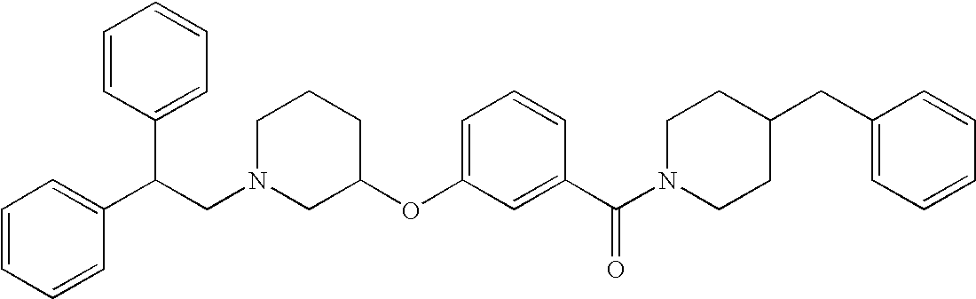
C1CCC(OC2=CC=CC(C(N3CCC(CC4=CC=CC=C4)CC3)=O)=C2)CN1CC(C1=CC=CC=C1)C1=CC=CC=C1
